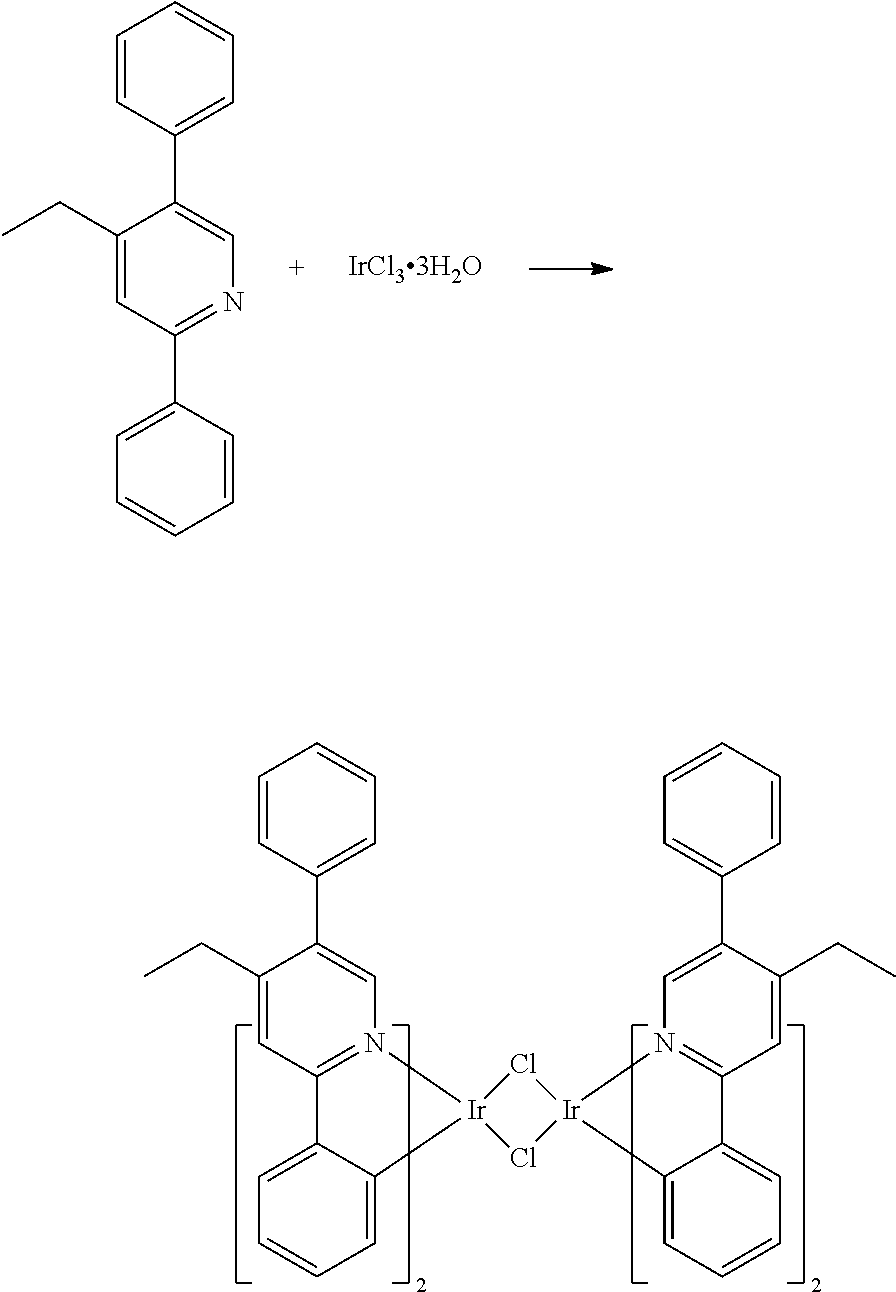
C1(CC)=CC(C2=CC=CC=C2)=NC=C1C1=CC=CC=C1.C1(CC)=CC2=N(C=C1C1=CC=CC=C1)[Ir]1(C3=CC=CC=C23)Cl[Ir]2(Cl1)N1=C(C=C(CC)C(C3=CC=CC=C3)=C1)C1=CC=CC=C12
